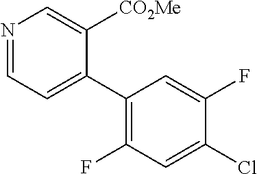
N1=CC=C(C2=C(F)C=C(Cl)C(F)=C2)C([CO2Me])=C1
